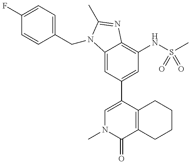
C1=C2C(=C(NS(C)(=O)=O)C=C1C1=CN(C)C(=O)C3=C1CCCC3)N=C(C)N2CC1=CC=C(F)C=C1
